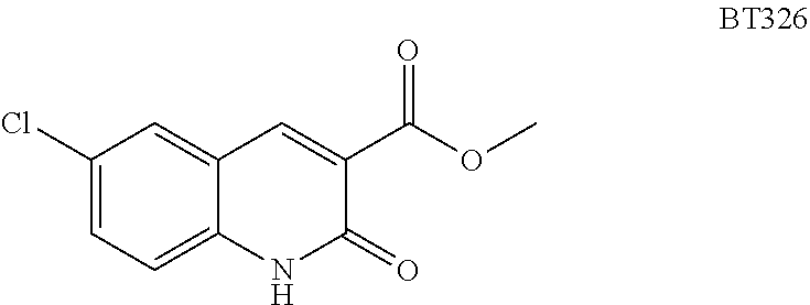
C1(Cl)=CC=C2C(=C1)C=C(C(OC)=O)C(=O)N2
